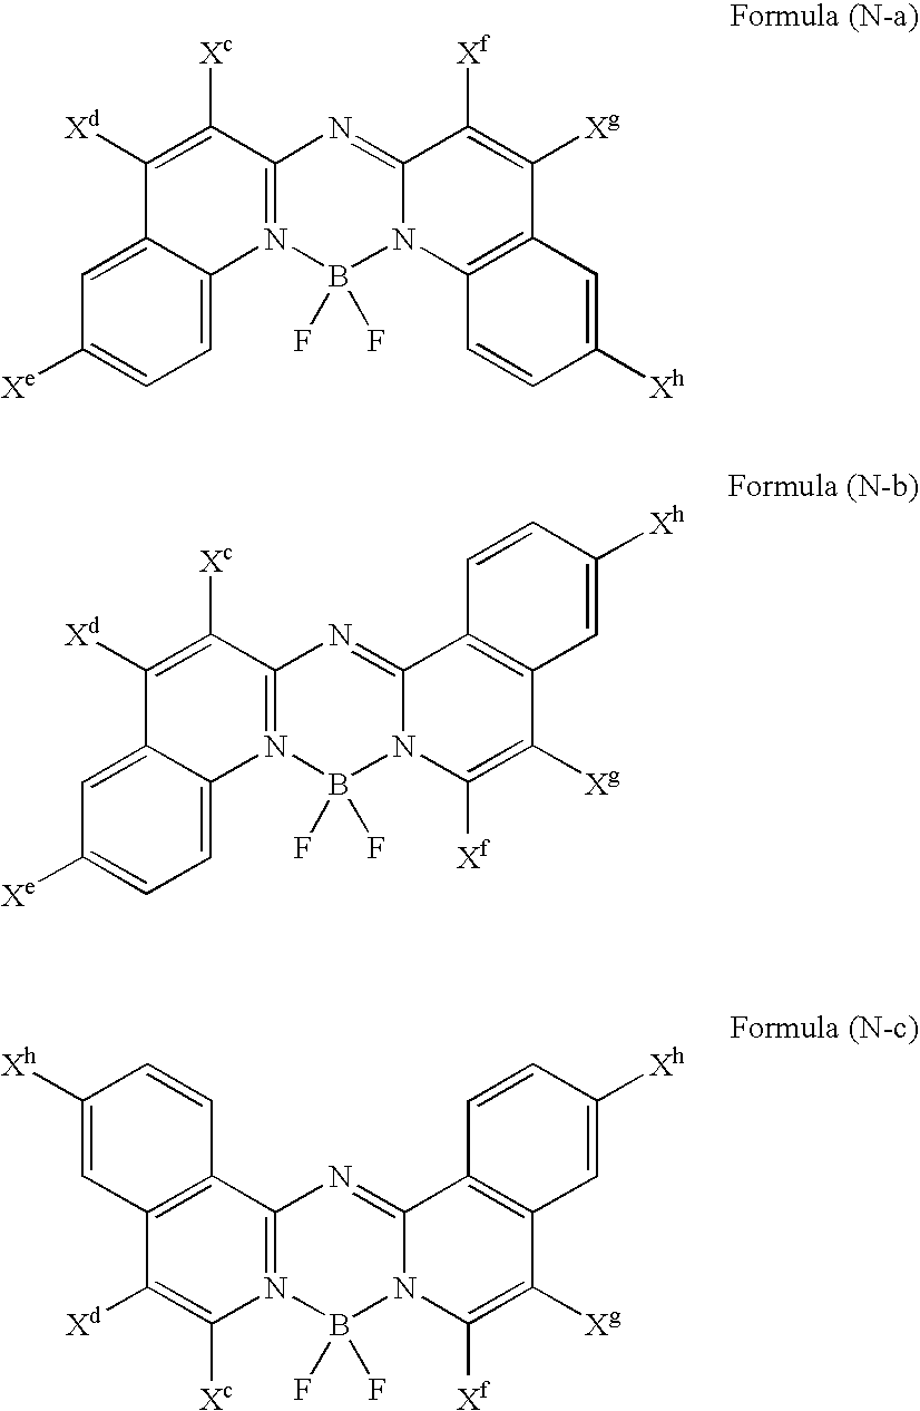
C12=N(B(F)(F)N3C(=N1)C([Xf])=C([Xg])C1=C3C=CC([Xh])=C1)C1=CC=C([Xe])C=C1C([Xd])=C2[Xc].C12=N(B(F)(F)N3C(=N1)C1=C(C([Xg])=C3[Xf])C=C([Xh])C=C1)C1=CC=C([Xe])C=C1C([Xd])=C2[Xc].B1(F)(F)N2C(=NC3=N1C([Xc])=C([Xd])C1=C3C=CC([Xh])=C1)C1=C(C([Xg])=C2[Xf])C=C([Xh])C=C1
